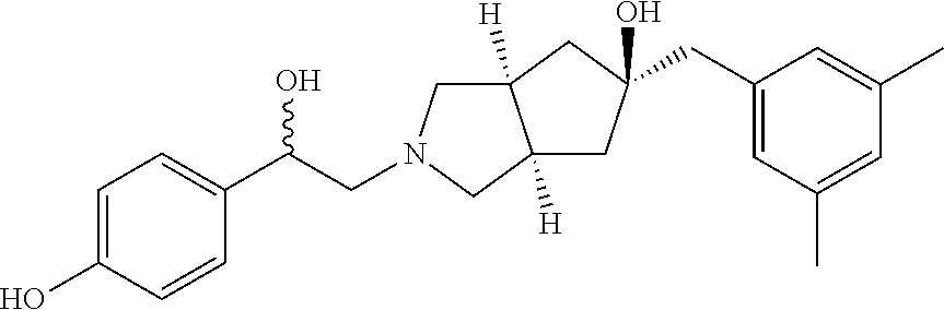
C(C(C1=CC=C(O)C=C1)O)N1CC2([H])C([H])(C1)CC(CC1=CC(C)=CC(C)=C1)(O)C2
